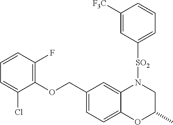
C1(COC2=C(F)C=CC=C2Cl)=CC=C2C(=C1)N([SO2]C1=CC=CC([F3C])=C1)CC(C)O2
